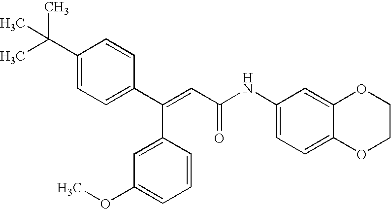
C(=CC(=O)NC1=CC=C2C(=C1)OCCO2)(C1=CC=C(C(C)(C)C)C=C1)C1=CC(OC)=CC=C1
